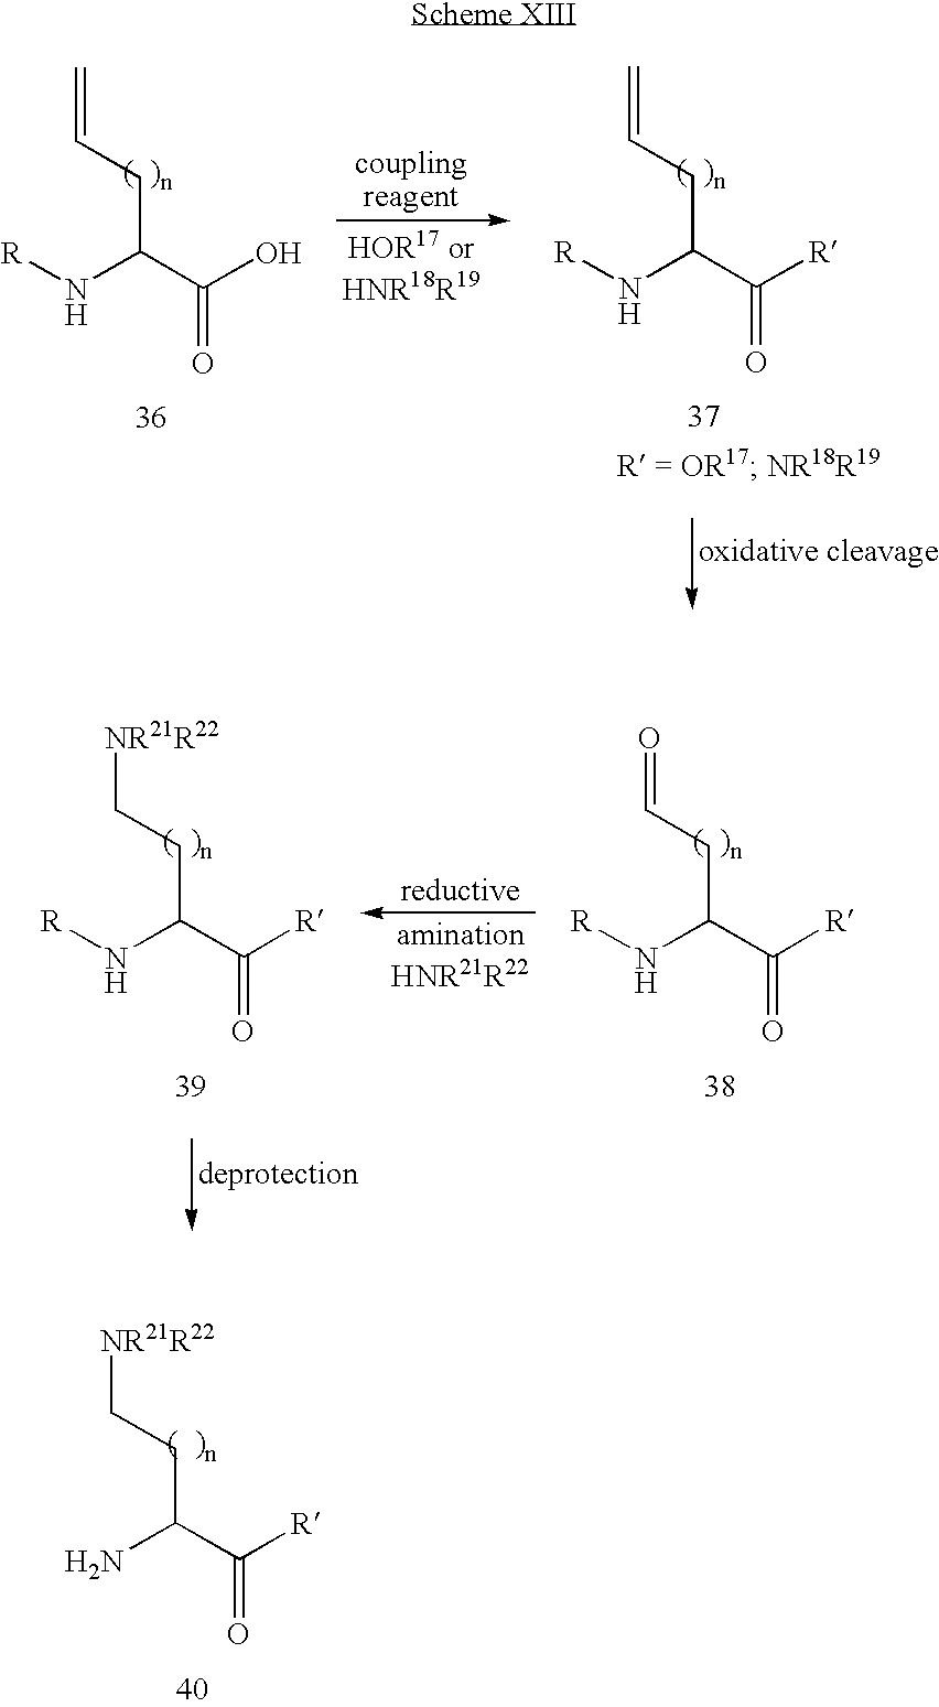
[R]NC(CC=C)C(O)=O.[R]NC(CC=C)C([R])=O.[R]NC(CC=O)C([R])=O.[R]NC(CC[NR21R22])C([R])=O.NC(CC[NR21R22])C([R])=O
